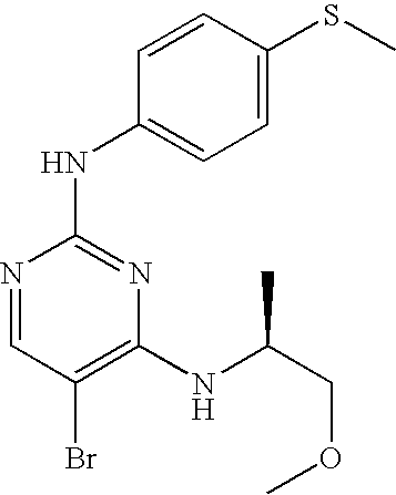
N1=CC(Br)=C(NC(COC)C)N=C1NC1=CC=C(SC)C=C1
